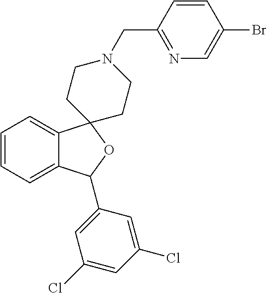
C1=CC=C2C(=C1)C1(OC2C2=CC(Cl)=CC(Cl)=C2)CCN(CC2=NC=C(Br)C=C2)CC1
